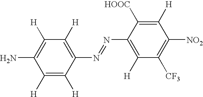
C1([H])=C([H])C(N=NC2=C([H])C([CF3])=C([NO2])C([H])=C2[HOOC])=C([H])C([H])=C1N
